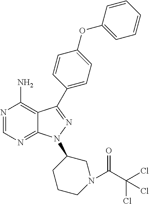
N1=CN=C2C(=C1N)C(C1=CC=C(OC3=CC=CC=C3)C=C1)=NN2C1CCCN(C(C(Cl)(Cl)Cl)=O)C1
